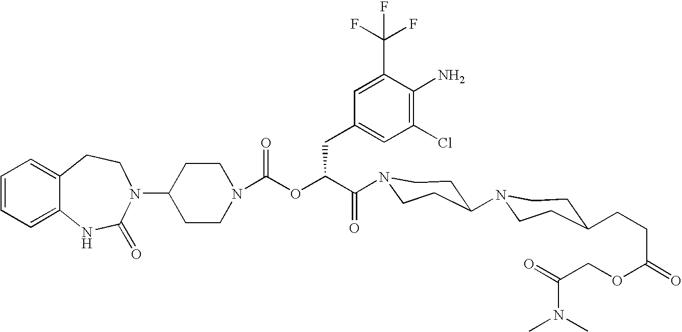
C12=CC=CC=C1NC(=O)N(C1CCN(C(OC(C(=O)N3CCC(N4CCC(CCC(=O)OCC(=O)N(C)C)CC4)CC3)CC3=CC(Cl)=C(N)C(C(F)(F)F)=C3)=O)CC1)CC2
